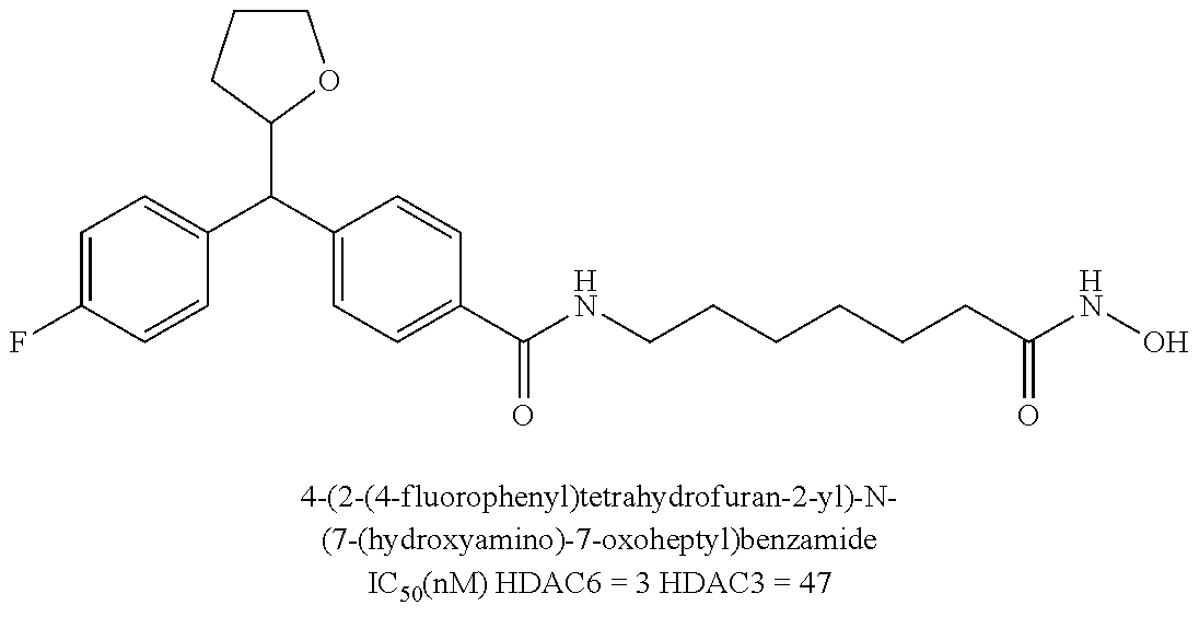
C1=C(F)C=CC(C(C2=CC=C(C(NCCCCCCC(NO)=O)=O)C=C2)C2CCCO2)=C1
